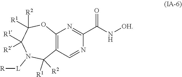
N([OH])C(C1=NC2=C(C([R1])([R2])N([L][R])C([R1])([R2])C([R2])([R1])O2)C=N1)=O
